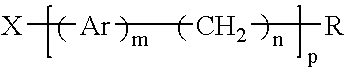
[X][Ar]C[R]
